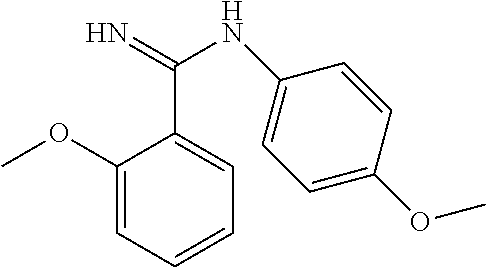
C1(OC)=CC=CC=C1C(=N)NC1=CC=C(OC)C=C1
